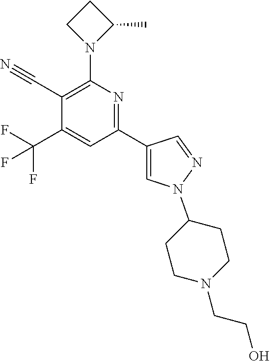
C1(C#N)=C(N2C(C)CC2)N=C(C2=CN(C3CCN(CCO)CC3)N=C2)C=C1C(F)(F)F
